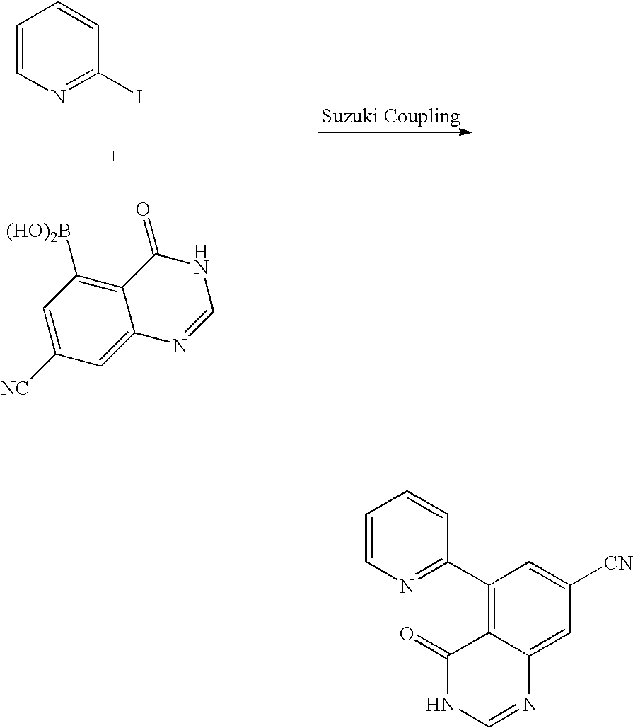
C1=CN=C(I)C=C1.C1=C2C(=C([(HO)2B])C=C1[NC])C(=O)NC=N2.C1=CN=C(C2=C3C(=CC([CN])=C2)N=CNC3=O)C=C1
